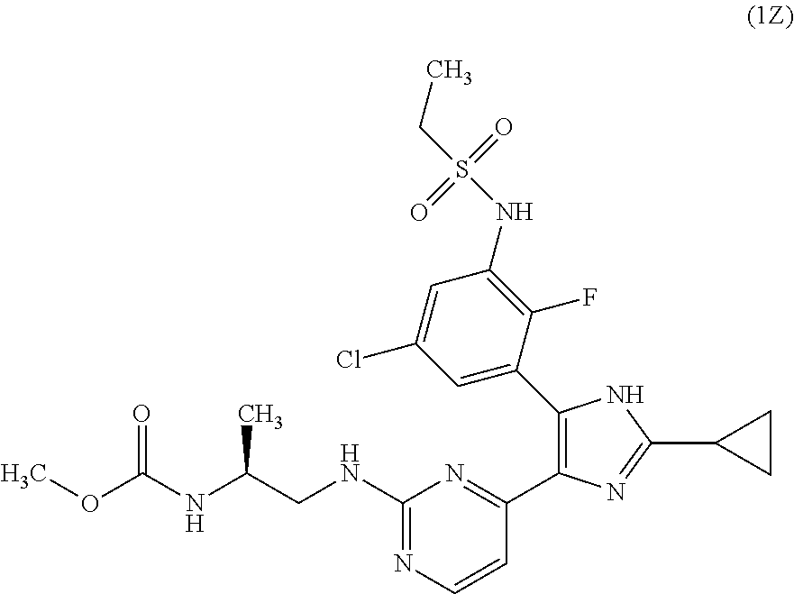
C1(NCC(C)NC(=O)OC)=NC=CC(C2=C(C3=CC(Cl)=CC(NS(=O)(=O)CC)=C3F)NC(C3CC3)=N2)=N1
